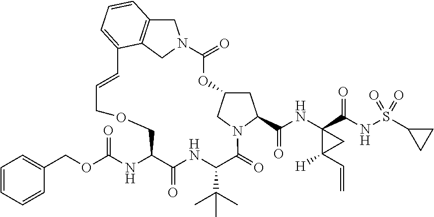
C1C2CN(C1C(NC1(C(NS(C3CC3)(=O)=O)=O)C([H])(C=C)C1)=O)C(=O)C(C(C)(C)C)NC(=O)C(NC(OCC1=CC=CC=C1)=O)COCC=CC1=CC=CC3=C1CN(C(=O)O2)C3
